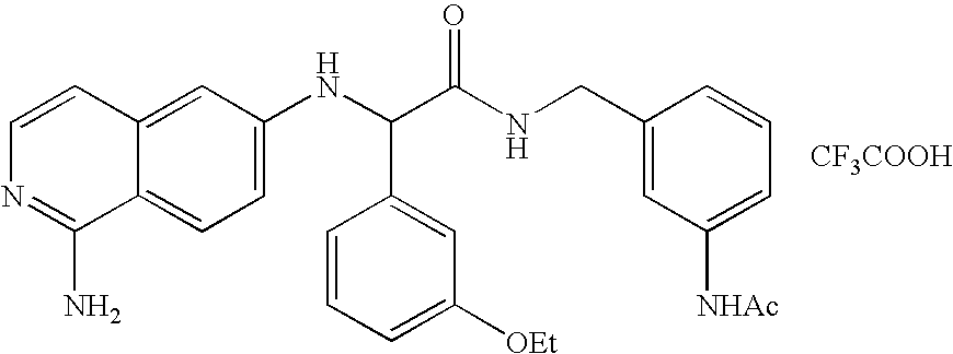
C1=C(NC(C(NCC2=CC([NHAc])=CC=C2)=O)C2=CC([OEt])=CC=C2)C=C2C(=C1)C(N)=NC=C2.[CF3COOH]
